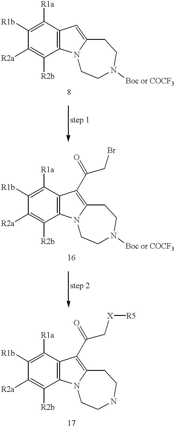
C1([R1a])=C([R1b])C([R2a])=C([R2b])C2=C1C=C1N2CCN([Boc or COCF3])CC1.C1([R1a])=C([R1b])C([R2a])=C([R2b])C2=C1C(C(=O)CBr)=C1N2CCN([Boc or COCF3])CC1.C1([R1a])=C([R1b])C([R2a])=C([R2b])C2=C1C(C(=O)C[X][R5])=C1N2CCNCC1
